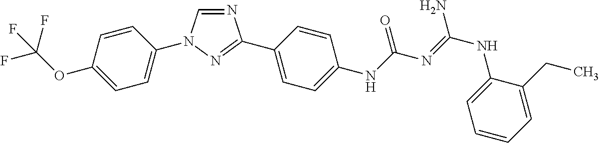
N1=CN(C2=CC=C(OC(F)(F)F)C=C2)N=C1C1=CC=C(NC(N=C(NC2=CC=CC=C2CC)N)=O)C=C1
